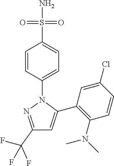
C1(C(F)(F)F)=NN(C2=CC=C(S(N)(=O)=O)C=C2)C(C2=C(N(C)C)C=CC(Cl)=C2)=C1
